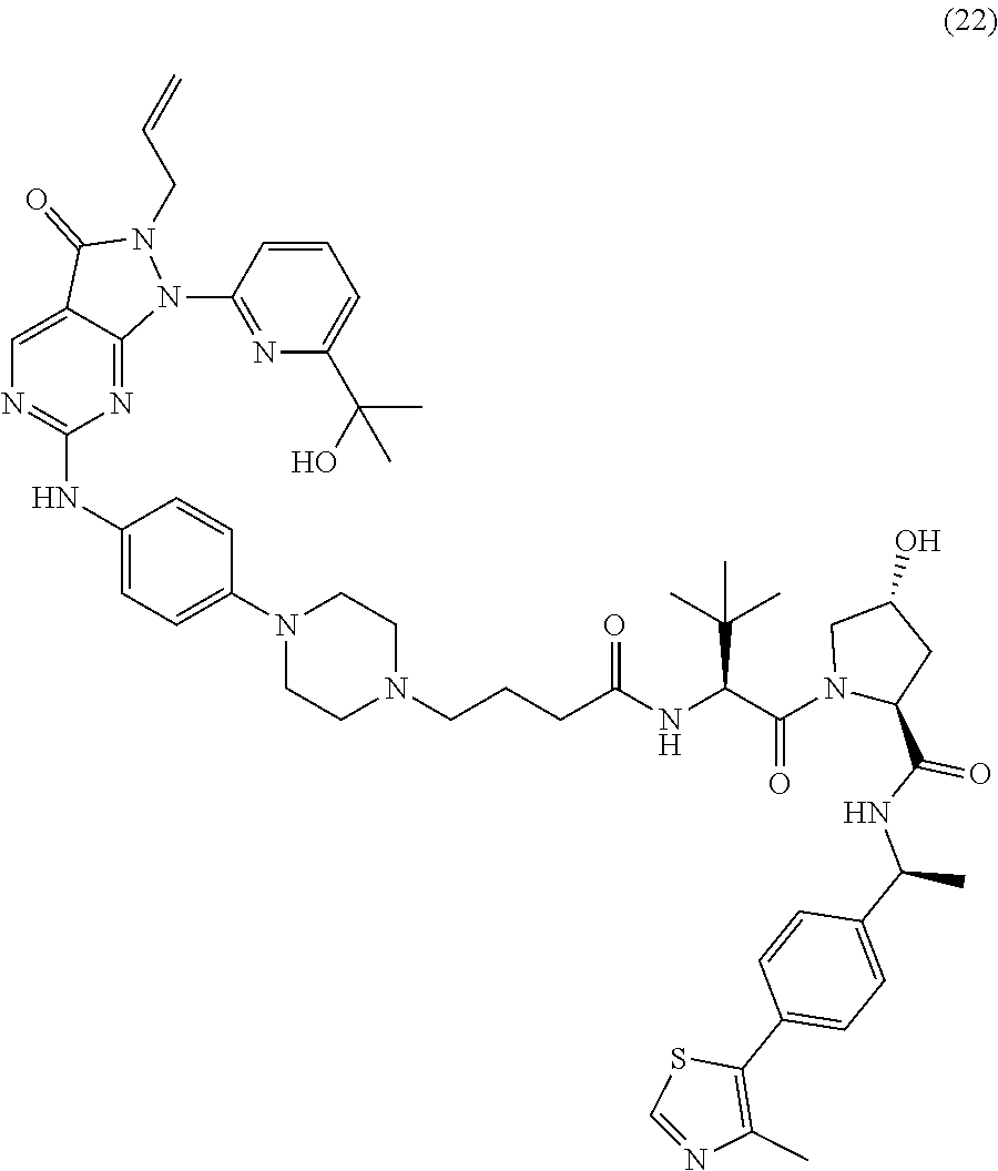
C1=C2C(=NC(NC3=CC=C(N4CCN(CCCC(NC(C(N5C(C(NC(C6=CC=C(C7=C(C)N=CS7)C=C6)C)=O)CC(O)C5)=O)C(C)(C)C)=O)CC4)C=C3)=N1)N(C1=NC(C(O)(C)C)=CC=C1)N(CC=C)C2=O
